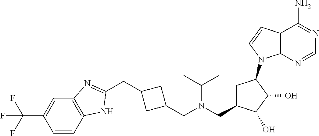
FC(F)(F)C1=CC2=C(C=C1)NC(CC1CC(CN(CC3CC(N4C5=C(C(N)=NC=N5)C=C4)C(O)C3O)C(C)C)C1)=N2
